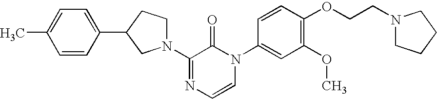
C1(N2CCC(C3=CC=C(C)C=C3)C2)=NC=CN(C2=CC(OC)=C(OCCN3CCCC3)C=C2)C1=O
